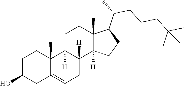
C1C(O)CC2=CCC3([H])C([H])(C2(C)C1)CCC1(C)C3([H])CCC1C(C)CCCC(C)(C)C
